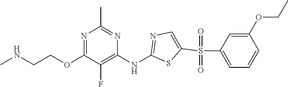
CNCCOC1=NC(C)=NC(NC2=NC=C(S(C3=CC=CC(OCC)=C3)(=O)=O)S2)=C1F
